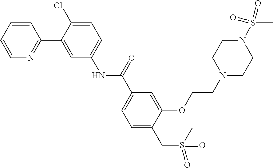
N1=C(C2=CC(NC(C3=CC=C(CS(=O)(=O)C)C(OCCN4CCN(S(C)(=O)=O)CC4)=C3)=O)=CC=C2Cl)C=CC=C1
